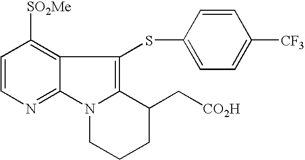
C1=CN=C2C(=C1[SO2Me])C(SC1=CC=C([CF3])C=C1)=C1N2CCCC1C[CO2H]
